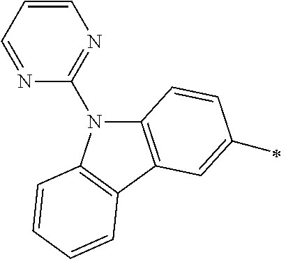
N1(C2=NC=CC=N2)C2=C(C3=C1C=CC=C3)C=C(C)C=C2
